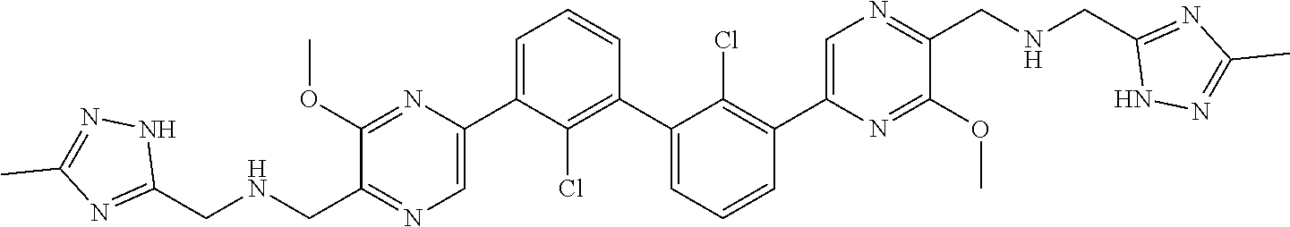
C1(OC)=NC(C2=CC=CC(C3=CC=CC(C4=CN=C(CNCC5=NC(C)=NN5)C(OC)=N4)=C3Cl)=C2Cl)=CN=C1CNCC1=NC(C)=NN1
